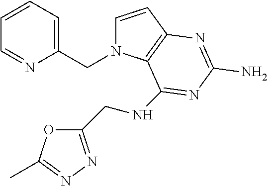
C1=CC2=C(N1CC1=CC=CC=N1)C(NCC1=NN=C(C)O1)=NC(N)=N2
